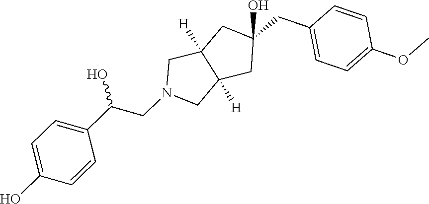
OC(CN1CC2([H])C([H])(C1)CC(CC1=CC=C(OC)C=C1)(O)C2)C1=CC=C(O)C=C1
